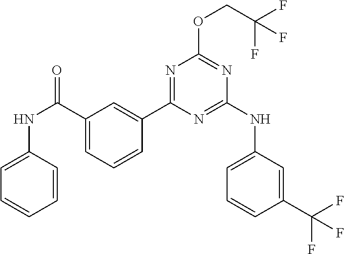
C1(OCC(F)(F)F)=NC(NC2=CC=CC(C(F)(F)F)=C2)=NC(C2=CC(C(=O)NC3=CC=CC=C3)=CC=C2)=N1
